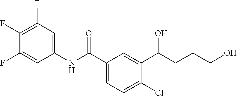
C1(NC(C2=CC=C(Cl)C(C(CCCO)O)=C2)=O)=CC(F)=C(F)C(F)=C1
